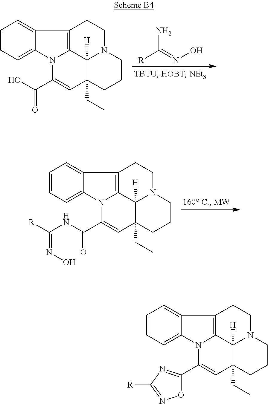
C1=CC=C2C(=C1)C1=C3N2C(C(NC(=NO)[R])=O)=CC2(CC)C3([H])N(CC1)CCC2.C1=CC=C2C(=C1)C1=C3N2C(C(O)=O)=CC2(CC)C3([H])N(CC1)CCC2.NC(=NO)[R].C1=CC=C2C(=C1)C1=C3N2C(C2=NC([R])=NO2)=CC2(CC)C3([H])N(CC1)CCC2
